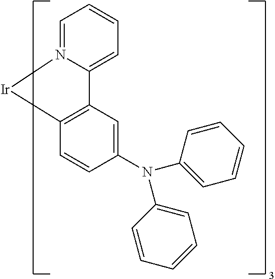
C1=N2C(=CC=C1)C1=C([Ir]2)C=CC(N(C2=CC=CC=C2)C2=CC=CC=C2)=C1
